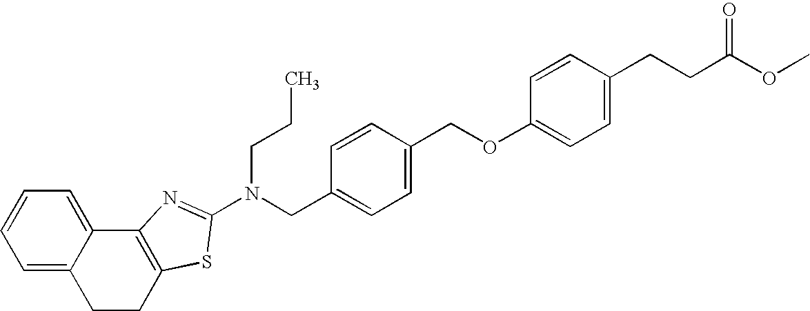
C1=C2C(=CC=C1)C1=C(CC2)SC(N(CCC)CC2=CC=C(COC3=CC=C(CCC(OC)=O)C=C3)C=C2)=N1
